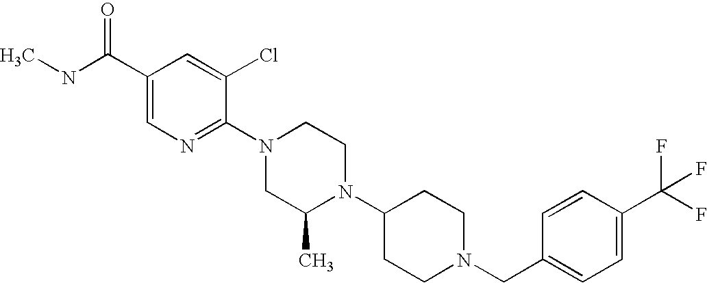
C1(C(F)(F)F)=CC=C(CN2CCC(N3C(C)CN(C4=NC=C(C(NC)=O)C=C4Cl)CC3)CC2)C=C1
